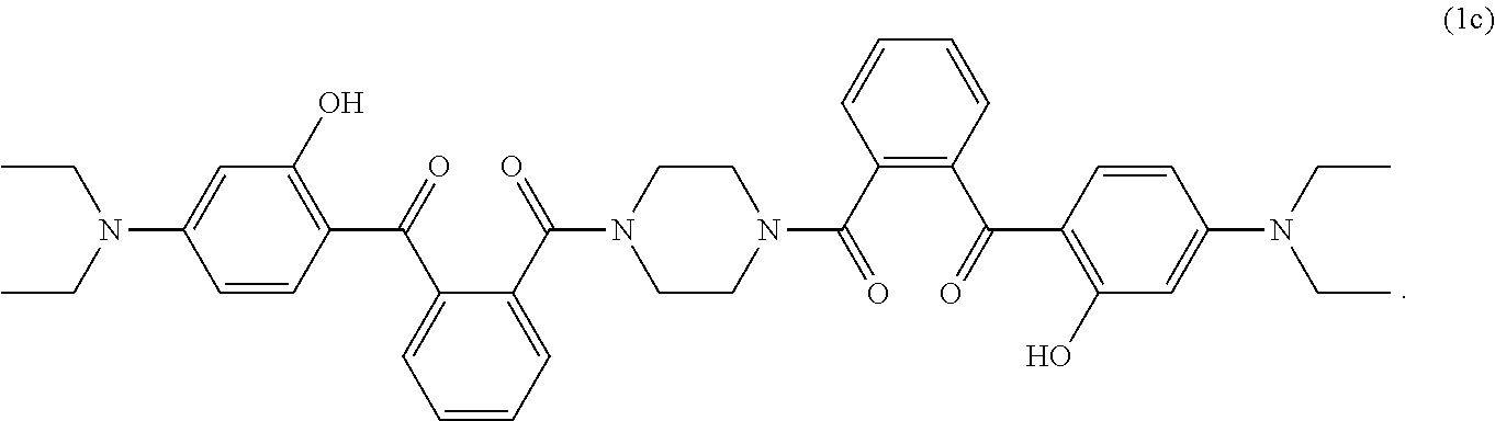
CCN(CC)C1=CC(O)=C(C(C2=C(C(N3CCN(C(C4=CC=CC=C4C(C4=C(O)C=C(N(CC)CC)C=C4)=O)=O)CC3)=O)C=CC=C2)=O)C=C1
